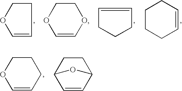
C1COC=C1.C1COC=CO1.C1=CCCC1.C1CCC=CC1.C1COC=CC1.C1=CC2CCC1O2
